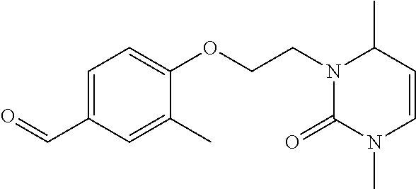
O=CC1=CC=C(OCCN2C(=O)N(C)C=CC2C)C(C)=C1
